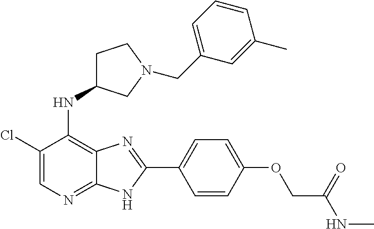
C1(Cl)=CN=C2C(=C1NC1CCN(CC3=CC=CC(C)=C3)C1)N=C(C1=CC=C(OCC(NC)=O)C=C1)N2
